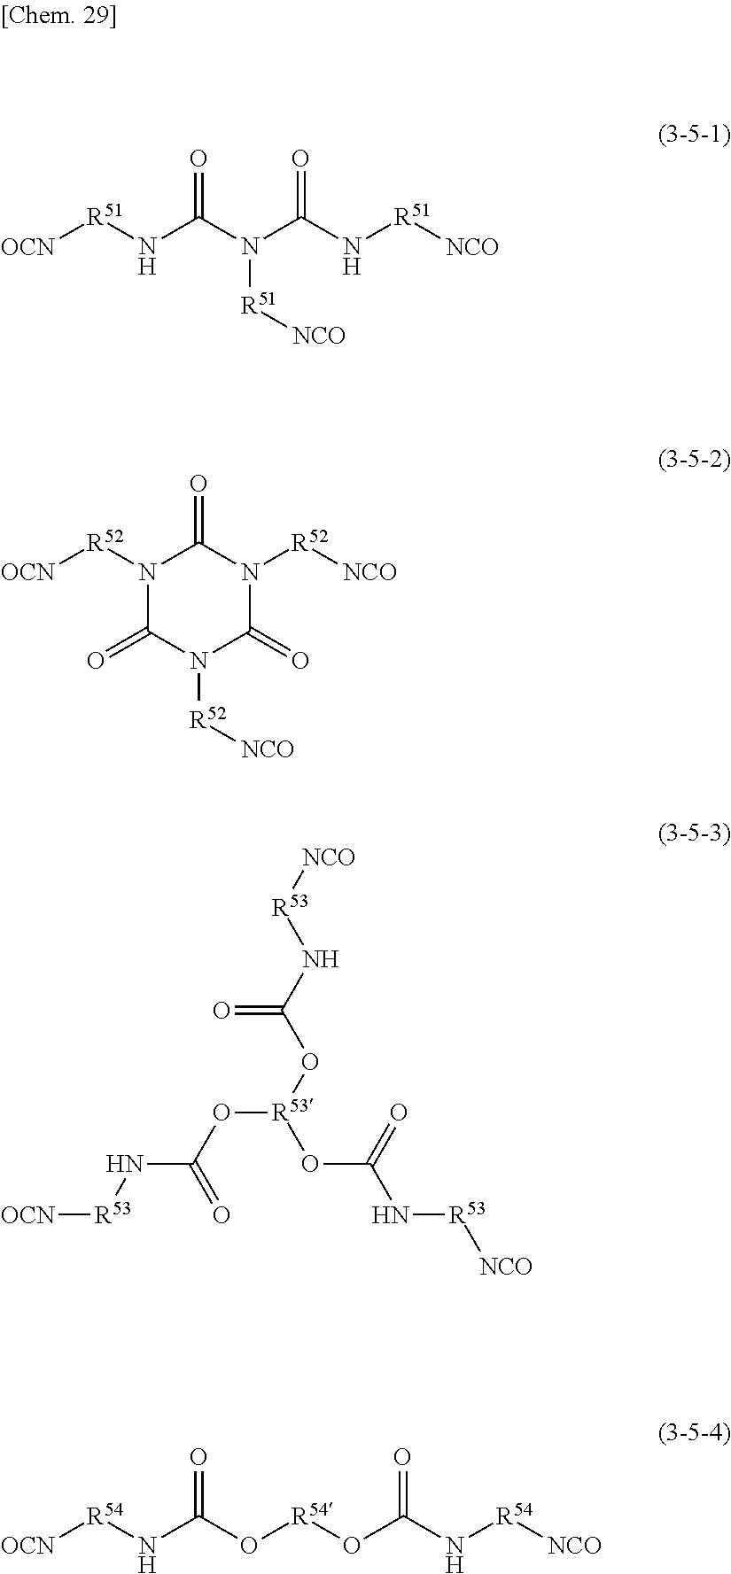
[OCN][R51]NC(N(C(N[R51][NCO])=O)[R51][NCO])=O.N1([R52][OCN])C(=O)N([R52][NCO])C(=O)N([R52][NCO])C1=O.[NCO][R53]NC(O[R53](OC(N[R53][NCO])=O)OC(N[R53][OCN])=O)=O.[OCN][R54]NC(O[R54]OC(N[R54][NCO])=O)=O
